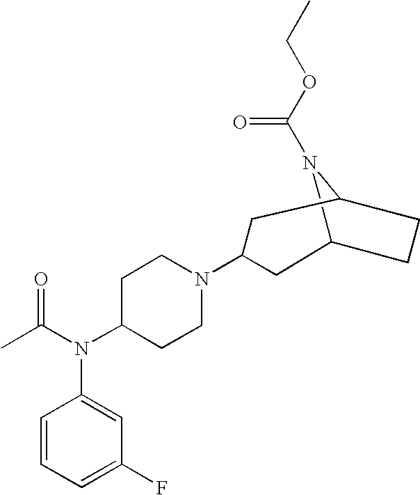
C12N(C(OCC)=O)C(CC1)CC(N1CCC(N(C(C)=O)C3=CC(F)=CC=C3)CC1)C2
